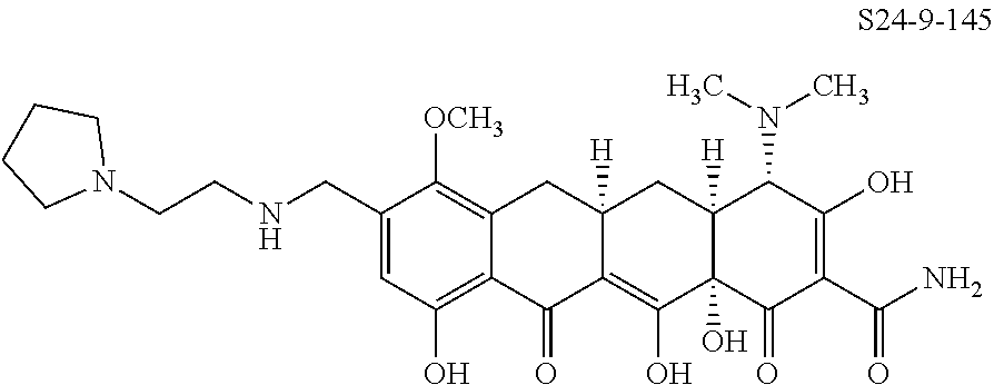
C1(CNCCN2CCCC2)=CC(O)=C2C(=C1[OCH3])CC1([H])C(=C(O)C3(O)C([H])(C1)C(N(C)C)C(O)=C(C(N)=O)C3=O)C2=O
